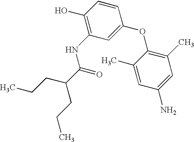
C1(O)=C(NC(=O)C(CCC)CCC)C=C(OC2=C(C)C=C(N)C=C2C)C=C1
